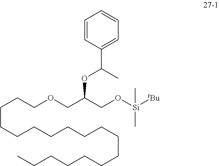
C1=CC(C(OC(COCCCCCCCCCCCCCCCCCC)CO[Si]([tBu])(C)C)C)=CC=C1
